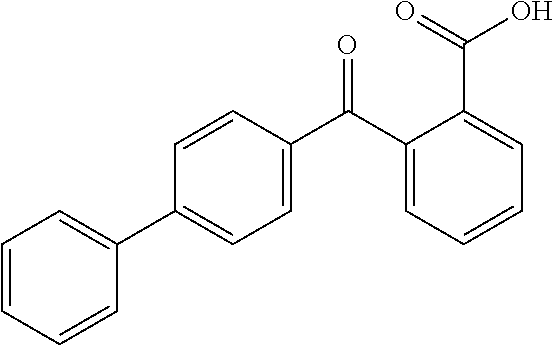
C1=CC=CC(C2=CC=C(C(C3=CC=CC=C3C(=O)O)=O)C=C2)=C1
